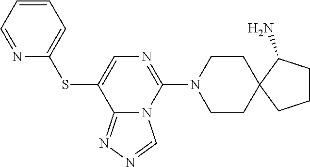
C1CN(C2=NC=C(SC3=CC=CC=N3)C3=NN=CN23)CCC12C(N)CCC2
